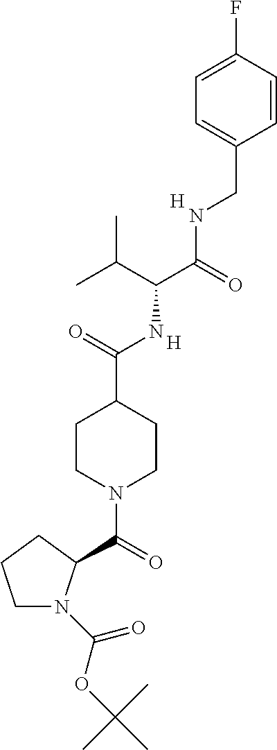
C1=C(CNC(C(C(C)C)NC(C2CCN(C(=O)C3N(C(OC(C)(C)C)=O)CCC3)CC2)=O)=O)C=CC(F)=C1.[H].[H]
